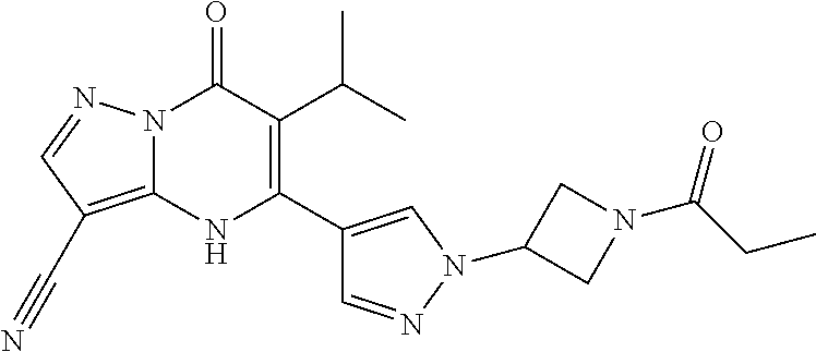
N12C(=C(C#N)C=N1)NC(C1=CN(C3CN(C(CC)=O)C3)N=C1)=C(C(C)C)C2=O
